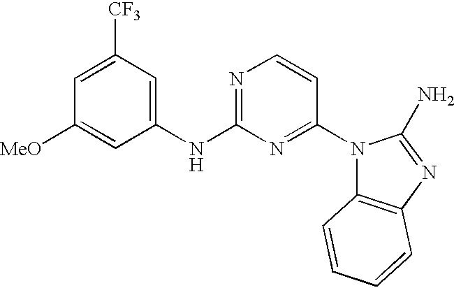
C1=C([CF3])C=C(NC2=NC=CC(N3C4=C(N=C3N)C=CC=C4)=N2)C=C1[MeO]
